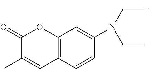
C12=C(C=CC(N(CC)CC)=C1)C=C(C)C(=O)O2
